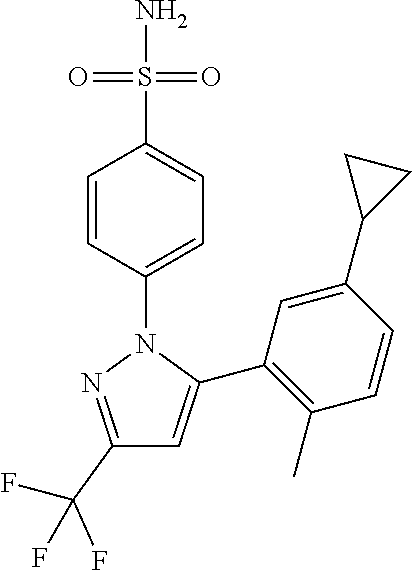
C1(C(F)(F)F)=NN(C2=CC=C(S(N)(=O)=O)C=C2)C(C2=C(C)C=CC(C3CC3)=C2)=C1
